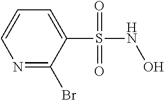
C1(S(NO)(=O)=O)=CC=CN=C1Br
